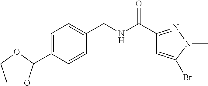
C1=C(Br)N(C)N=C1C(NCC1=CC=C(C2OCCO2)C=C1)=O
